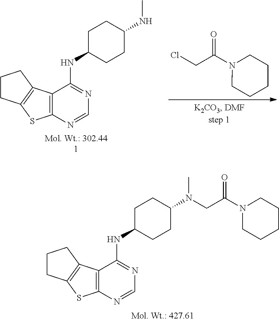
C12=C(N=CN=C1NC1CCC(NC)CC1)SC1=C2CCC1.O=C(N1CCCCC1)CCl.C12=C(N=CN=C1NC1CCC(N(C)CC(N3CCCCC3)=O)CC1)SC1=C2CCC1
